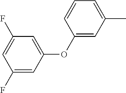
C1(OC2=CC(F)=CC(F)=C2)=CC(C)=CC=C1
